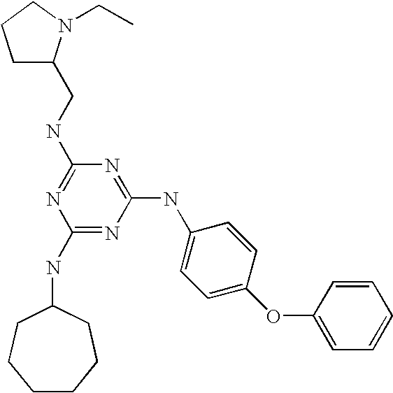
C1(NC2CCCCCC2)=NC(NC2=CC=C(OC3=CC=CC=C3)C=C2)=NC(NCC2CCCN2CC)=N1
